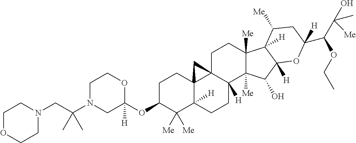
O(C1C([Me])([Me])C2([H])C3(CC1)C1(C([H])(CC2)C2([Me])C([Me])(CC1)C1([H])C([H])(C2O)OC(C(C(O)([Me])C)OCC)([H])CC1[Me])C3)C1([H])CN(C(CN2CCOCC2)(C)C)CCO1
